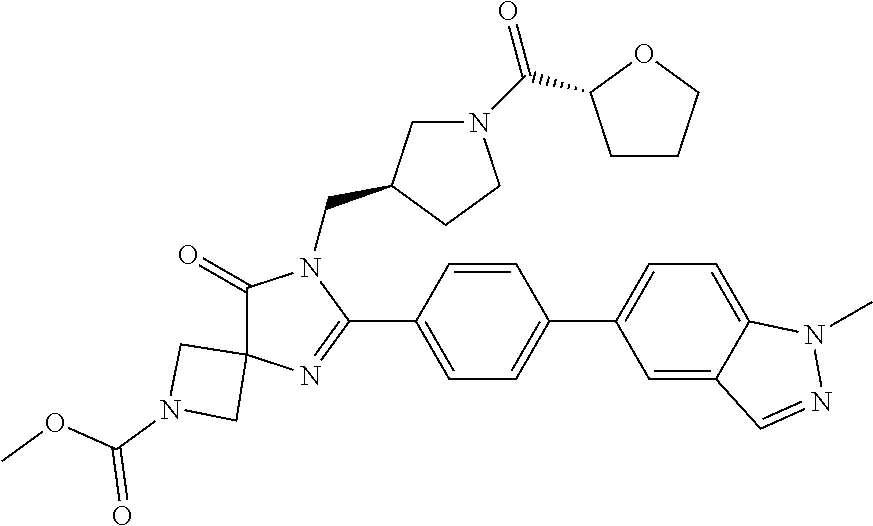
C1(=O)C2(N=C(C3=CC=C(C4=CC=C5C(=C4)C=NN5C)C=C3)N1CC1CN(C(C3CCCO3)=O)CC1)CN(C(OC)=O)C2
